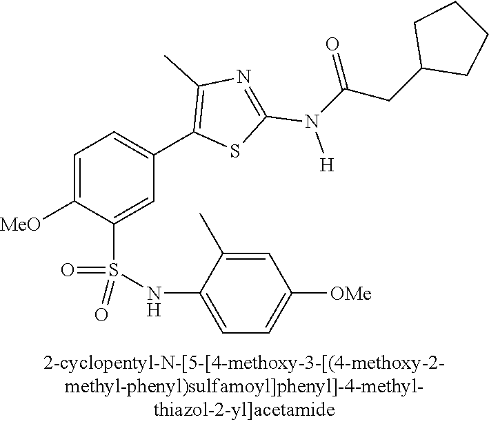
C1=C([MeO])C(S(NC2=CC=C([OMe])C=C2C)(=O)=O)=CC(C2=C(C)N=C(N([H])C(CC3CCCC3)=O)S2)=C1
